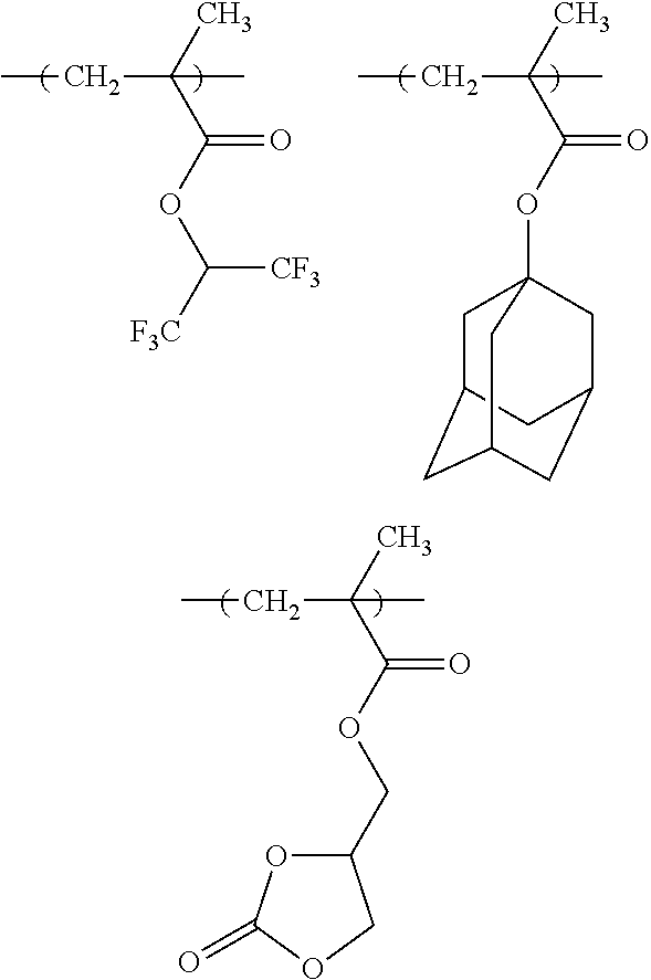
CCC(C(OCC1OC(=O)OC1)=O)(C)C.CCC(C(OC([F3C])[CF3])=O)(C)C.CCC(C(OC12CC3CC(CC(C1)C3)C2)=O)(C)C
